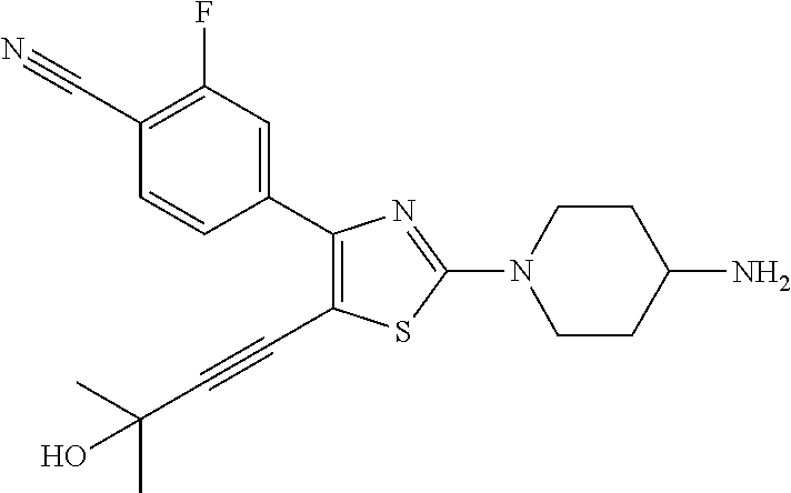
C1(C2=CC(F)=C(C#N)C=C2)=C(C#CC(C)(C)O)SC(N2CCC(N)CC2)=N1
